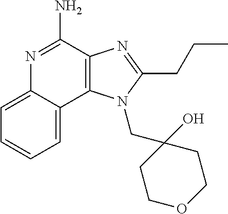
C12=C(C(N)=NC3=CC=CC=C13)N=C(CCC)N2CC1(O)CCOCC1
